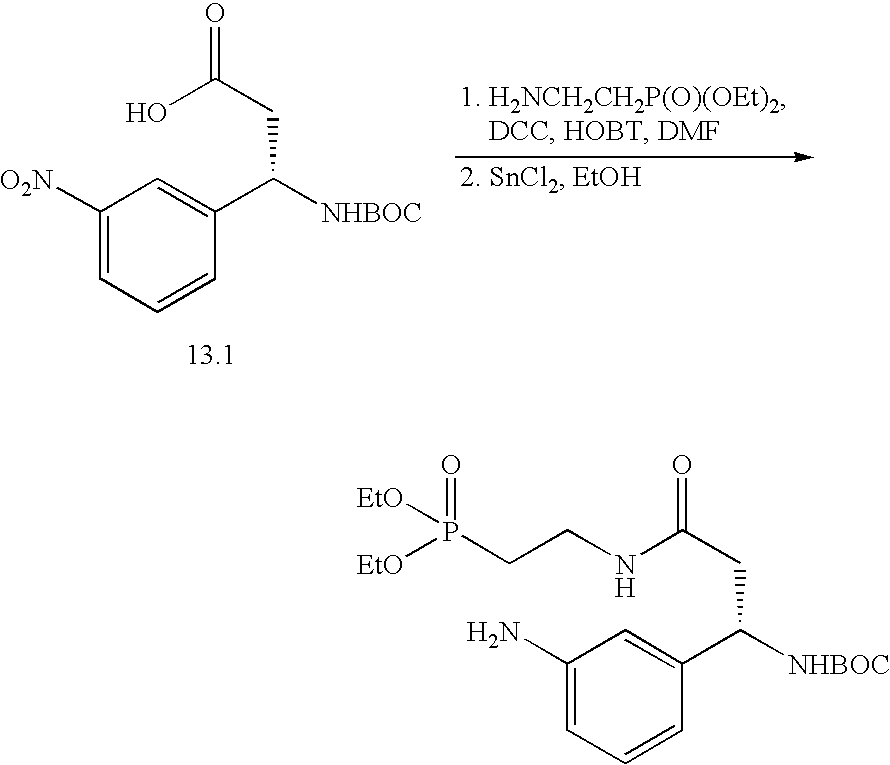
C1([O2N])=CC=CC(C([NHBOC])CC(O)=O)=C1.C1(N)=CC=CC(C([NHBOC])CC(NCCP(=O)([EtO])[EtO])=O)=C1
